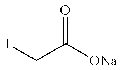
ICC([ONa])=O
